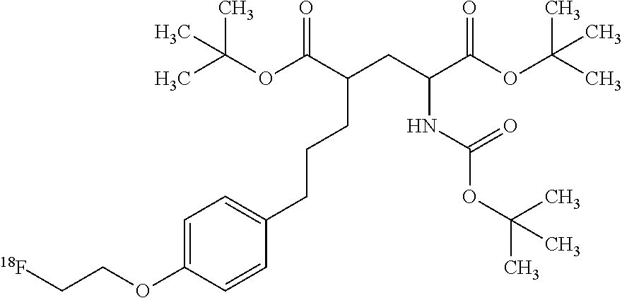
C1=C(OCC[18F])C=CC(CCCC(CC(C(OC(C)(C)C)=O)NC(OC(C)(C)C)=O)C(OC(C)(C)C)=O)=C1
